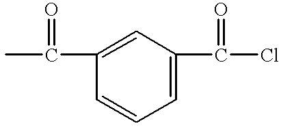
C1=CC=C(C(Cl)=O)C=C1C(C)=O
